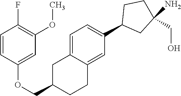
C1=C2C(=CC(C3CC(N)(CO)CC3)=C1)CCC(COC1=CC(OC)=C(F)C=C1)C2
